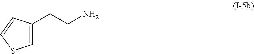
C1=C(CCN)C=CS1
